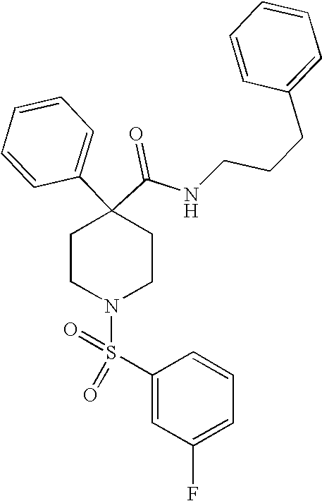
N(C(C1(C2=CC=CC=C2)CCN(S(=O)(C2=CC(F)=CC=C2)=O)CC1)=O)CCCC1=CC=CC=C1
